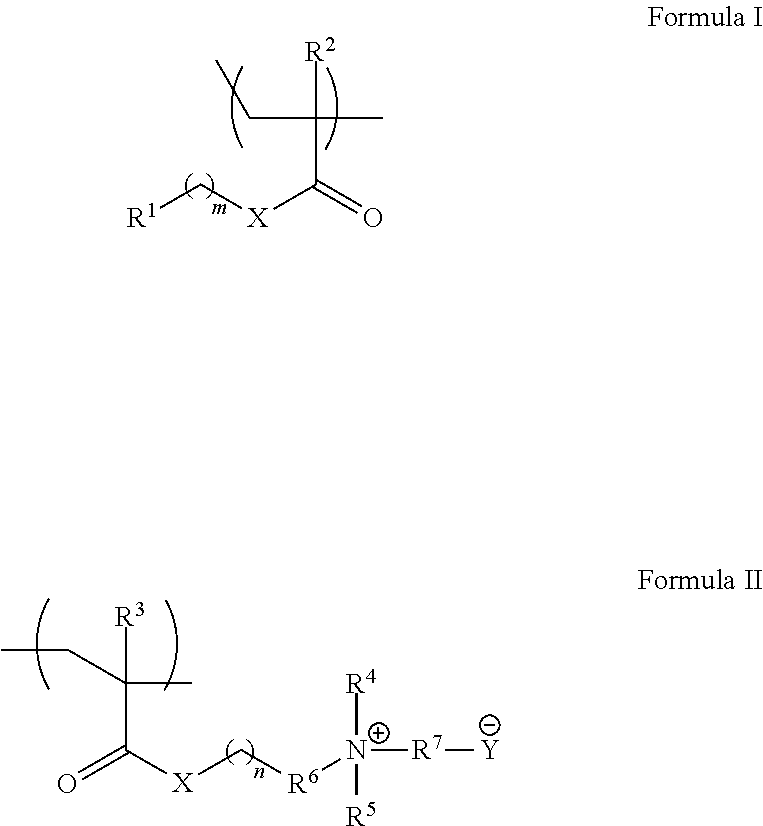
[R1]C[X]C(=O)C([R2])(C)CC.CCC(C)([R3])C([X]C[R6][N+]([R7][Y])([R4])[R5])=O
